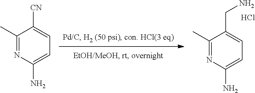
C1(C)=NC(N)=CC=C1CN.Cl.C1(C)=NC(N)=CC=C1[CN]
